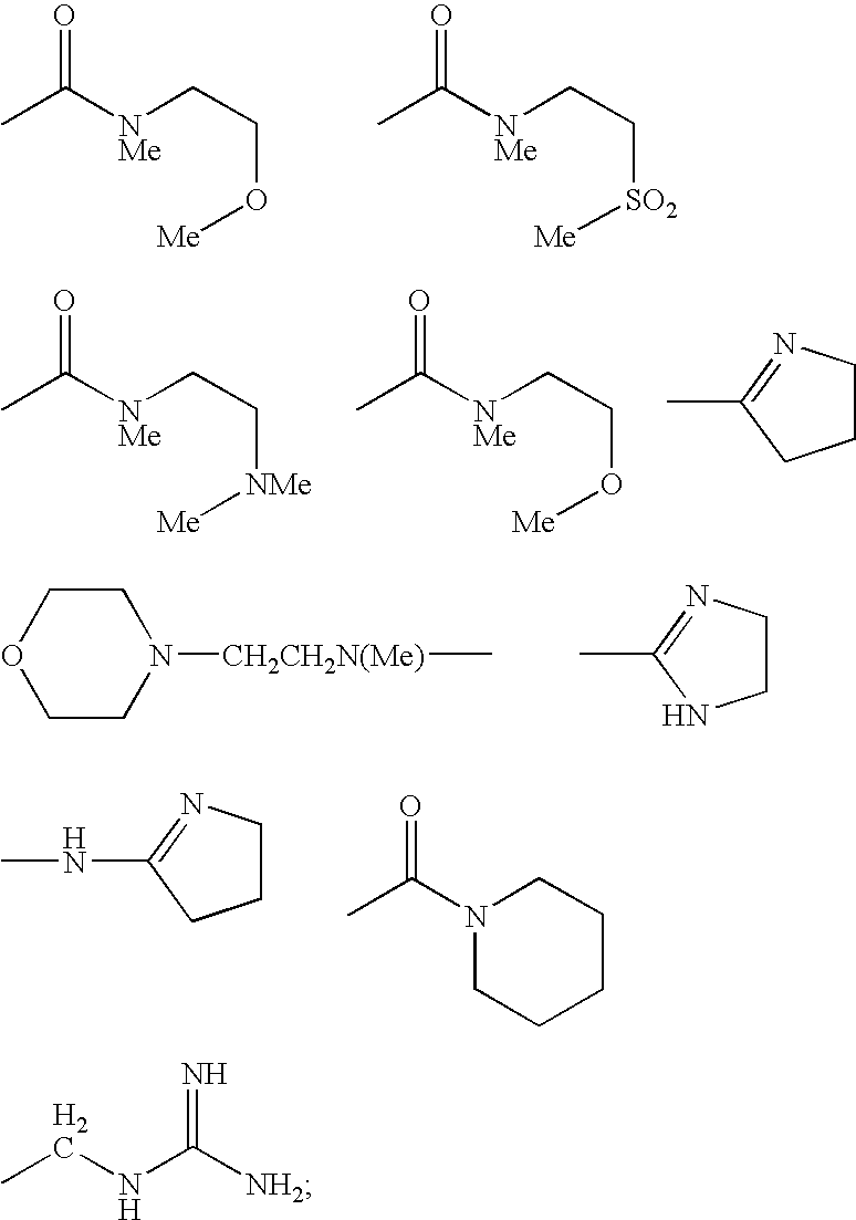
[NMe](CCO[Me])C(C)=O.[NMe](CC[SO2][Me])C(C)=O.[NMe](CC[NMe][Me])C(C)=O.[NMe](CCO[Me])C(C)=O.CC1=NCCC1.C1CN([CH2CH2N(Me)]C)CCO1.CC1=NCCN1.N(C1=NCCC1)C.CC(N1CCCCC1)=O.CCNC([NH2])=N
